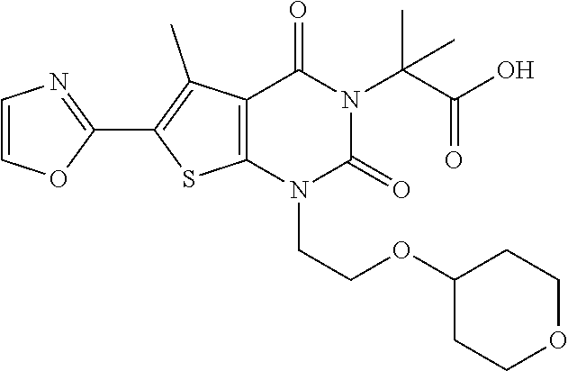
C12=C(N(CCOC3CCOCC3)C(=O)N(C(C(O)=O)(C)C)C1=O)SC(C1=NC=CO1)=C2C
